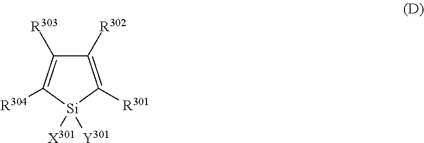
C1([R302])=C([R301])[Si]([Y301])([X301])C([R304])=C1[R303]
